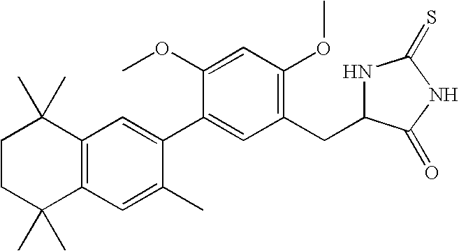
C1CC(C)(C)C2=C(C1(C)C)C=C(C1=CC(CC3NC(=S)NC3=O)=C(OC)C=C1OC)C(C)=C2
